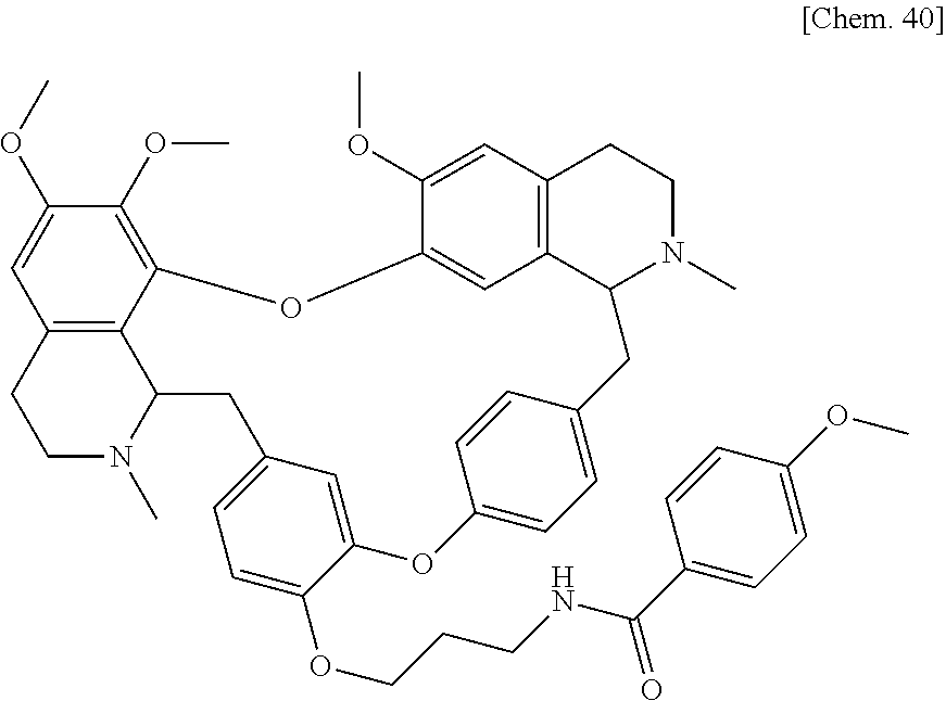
C12=C3C(=C(OC)C(OC)=C1)OC1=CC4=C(CCN(C)C4CC4=CC=C(OC5=CC(=CC=C5OCCCNC(C5=CC=C(OC)C=C5)=O)CC3N(C)CC2)C=C4)C=C1OC
